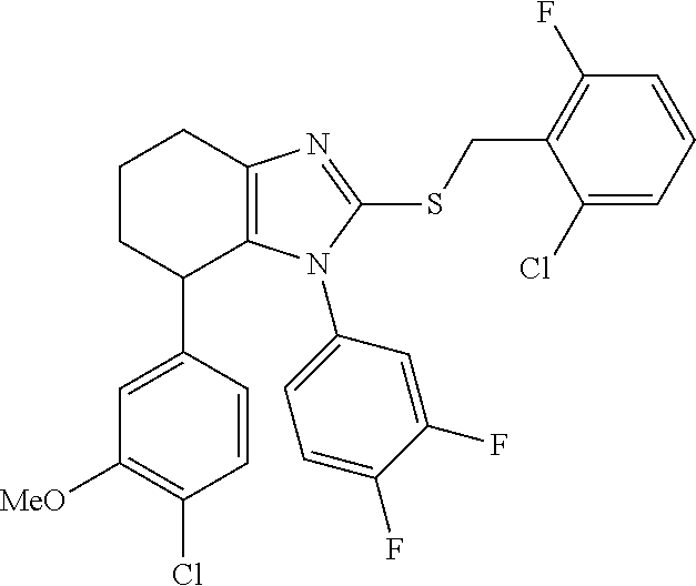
C1([MeO])=C(Cl)C=CC(C2C3=C(CCC2)N=C(SCC2=C(F)C=CC=C2Cl)N3C2=CC=C(F)C(F)=C2)=C1
